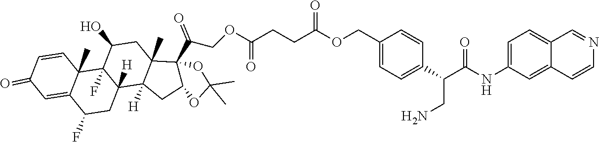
C1=CC2(C)C(=CC1=O)C(F)CC1([H])C2(F)C(O)CC2(C)C1([H])CC1C2(C(COC(CCC(OCC2=CC=C(C(C(NC3=CC=C4C(=C3)C=CN=C4)=O)CN)C=C2)=O)=O)=O)OC(C)(C)O1
